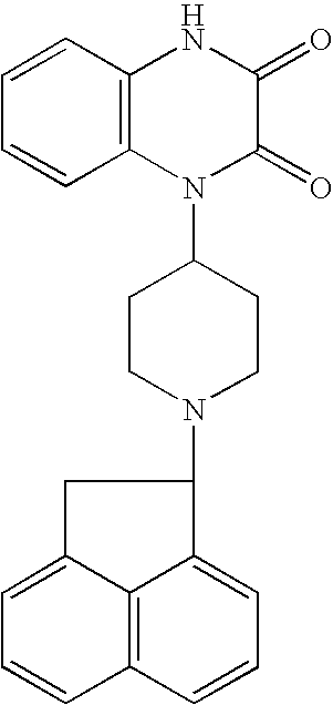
C1=CC2=C(C=C1)N(C1CCN(C3C4=CC=CC5=C4C(=CC=C5)C3)CC1)C(=O)C(=O)N2
